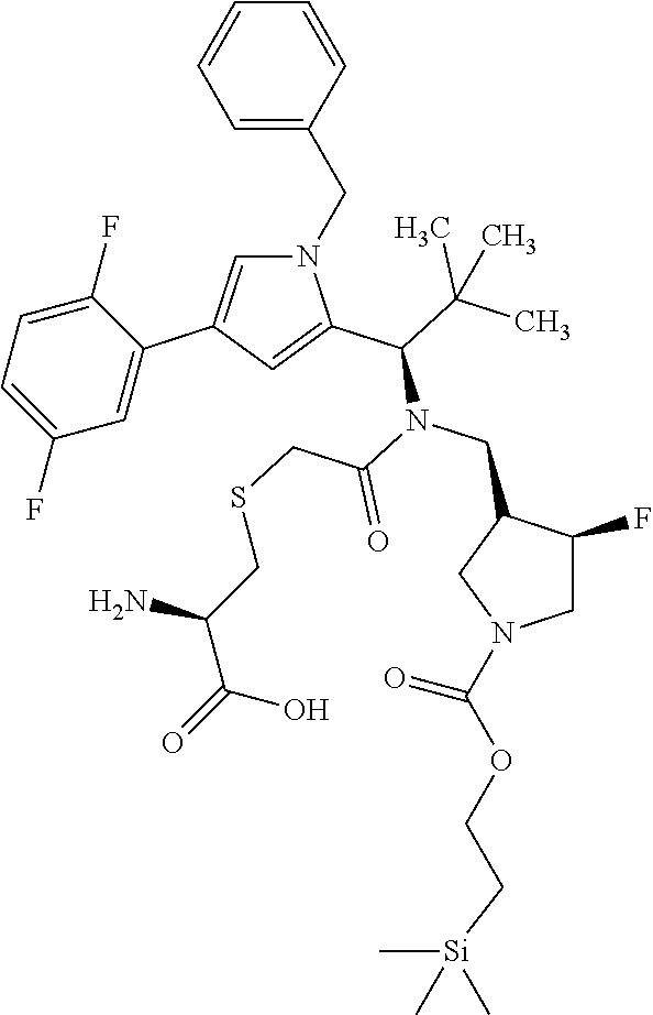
C1=CC(CN2C=C(C3=CC(F)=CC=C3F)C=C2C(C(C)(C)C)N(CC2C(F)CN(C(OCC[Si](C)(C)C)=O)C2)C(=O)CSCC(N)C(=O)O)=CC=C1
